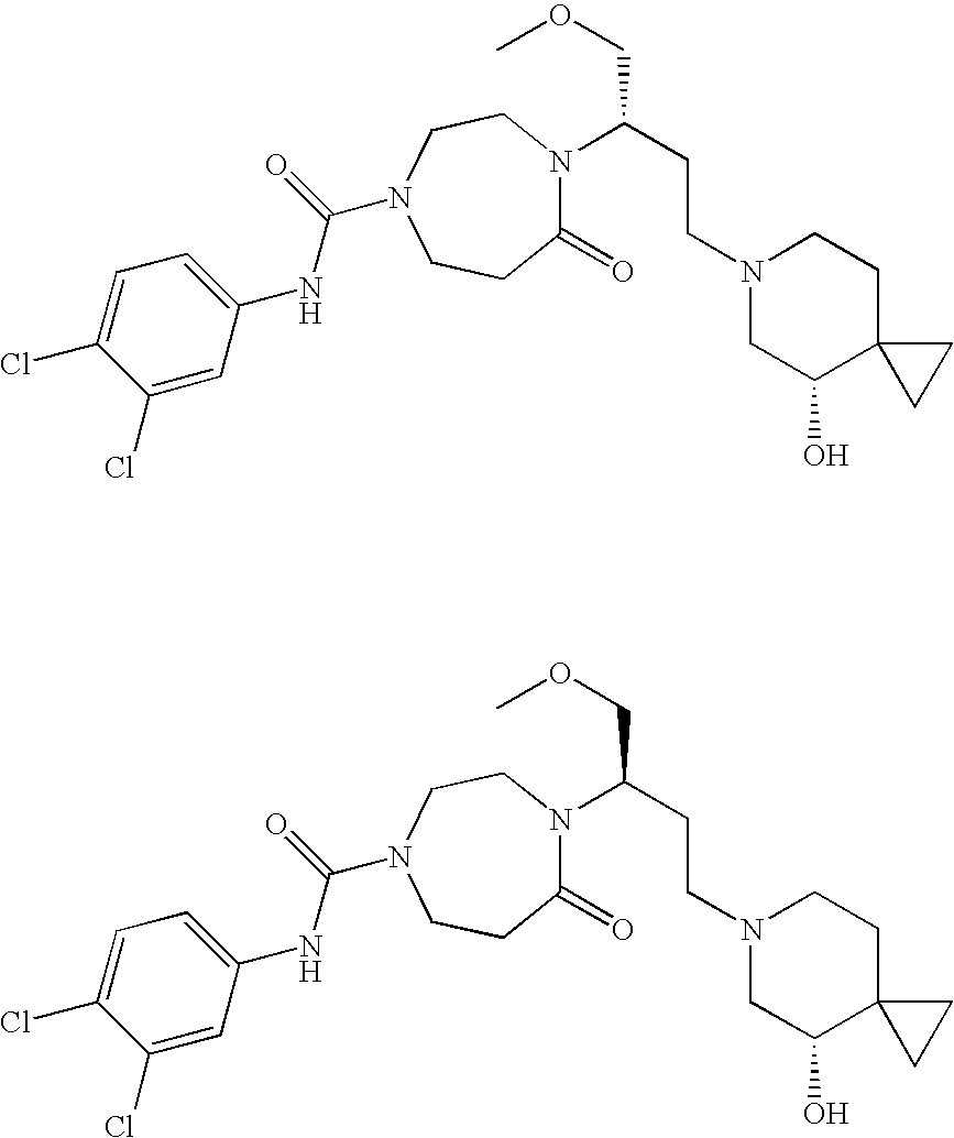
C1(Cl)=CC(NC(=O)N2CCC(=O)N(C(CCN3CC(O)C4(CC3)CC4)COC)CC2)=CC=C1Cl.C1(Cl)=CC(NC(N2CCC(=O)N(C(CCN3CC(O)C4(CC3)CC4)COC)CC2)=O)=CC=C1Cl
